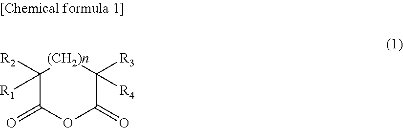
C1([R2])([R1])C(=O)OC(=O)C([R3])([R4])[(CH2)n]1
